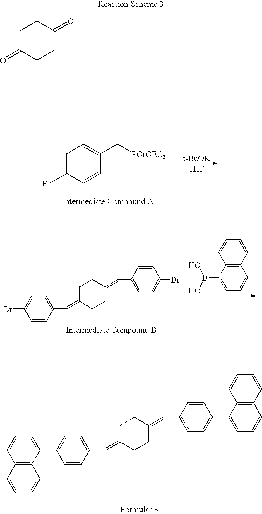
C1C(=O)CCC(=O)C1.C1=C(Br)C=CC(C=C2CCC(=CC3=CC=C(Br)C=C3)CC2)=C1.C12=C(C=CC=C1B(O)O)C=CC=C2.C12=C(C(C3=CC=C(C=C4CCC(=CC5=CC=C(C6=CC=CC7=C6C=CC=C7)C=C5)CC4)C=C3)=CC=C1)C=CC=C2.[t-BuOK].[THF].C1=C(Br)C=CC(C[PO(OEt)2])=C1
